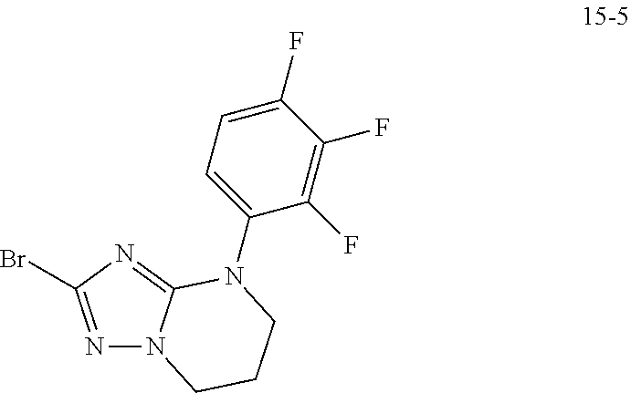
N1=C(Br)N=C2N1CCCN2C1=CC=C(F)C(F)=C1F
